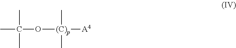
CC(O[(C)p](C)(C)[A4])(C)C
